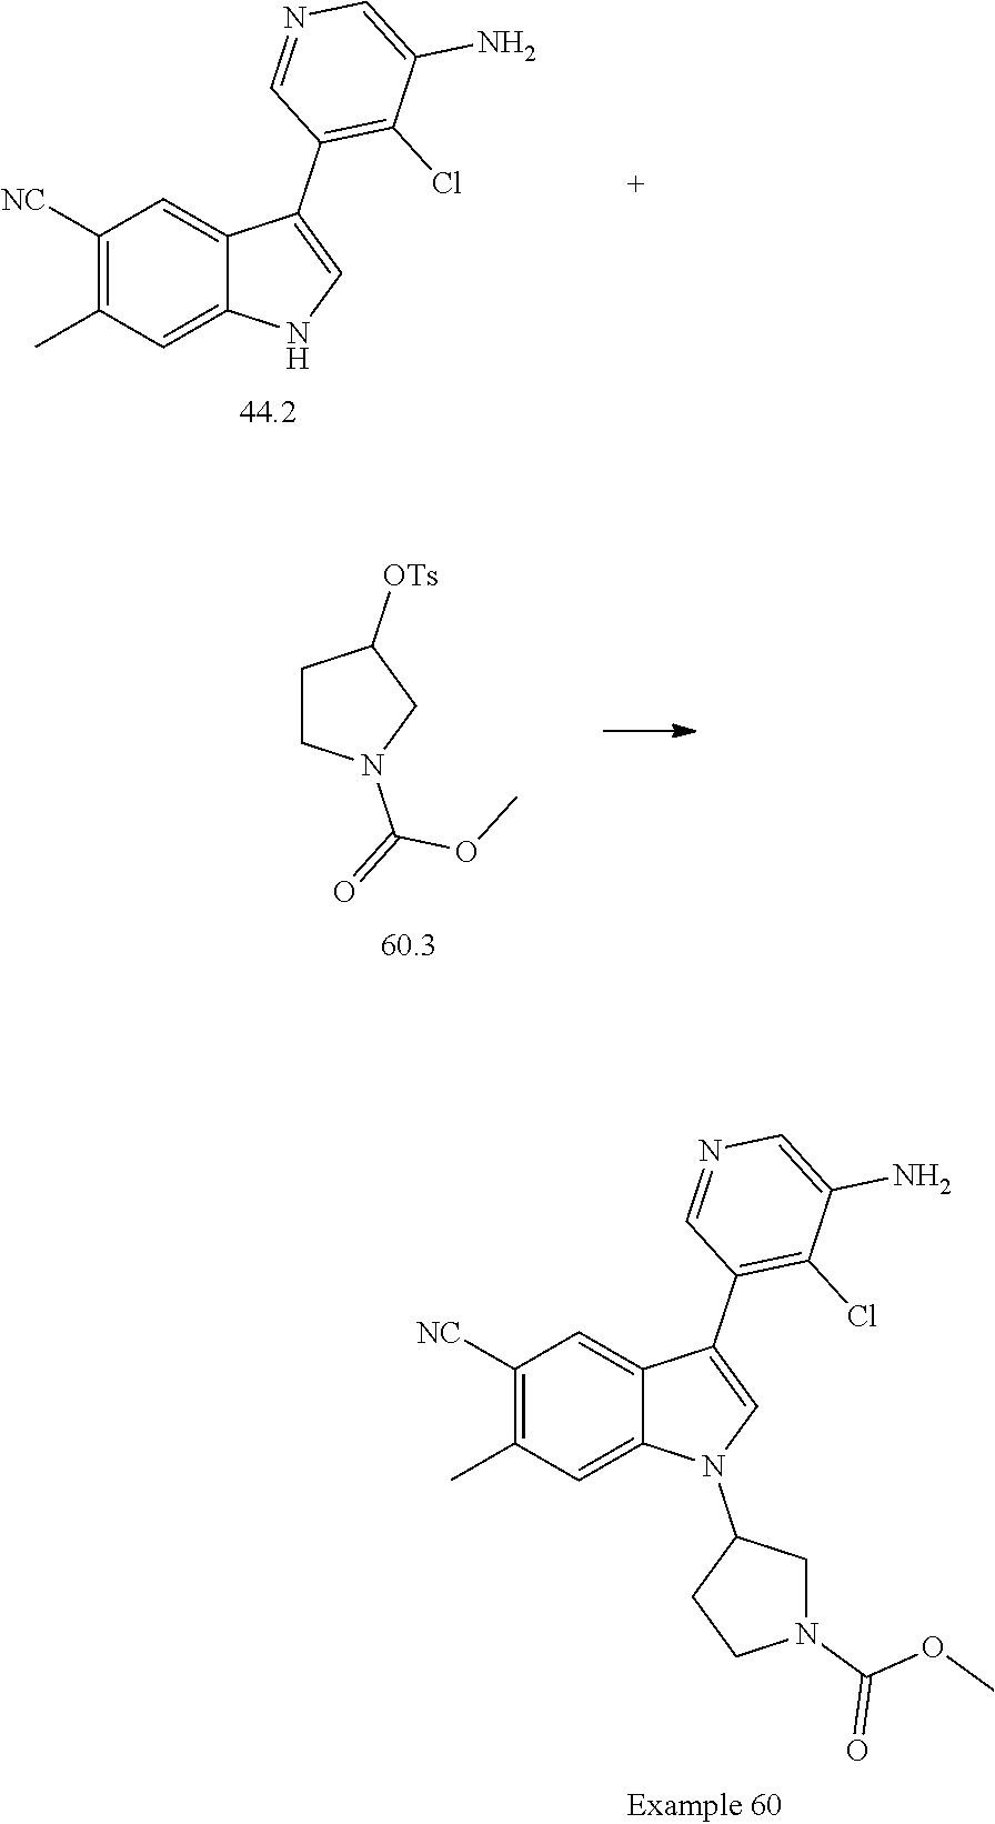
C1([NC])=C(C)C=C2C(=C1)C(C1=C(Cl)C(N)=CN=C1)=CN2.C1CN(C(=O)OC)CC1[OTs].C1([NC])=C(C)C=C2C(=C1)C(C1=C(Cl)C(N)=CN=C1)=CN2C1CCN(C(OC)=O)C1
